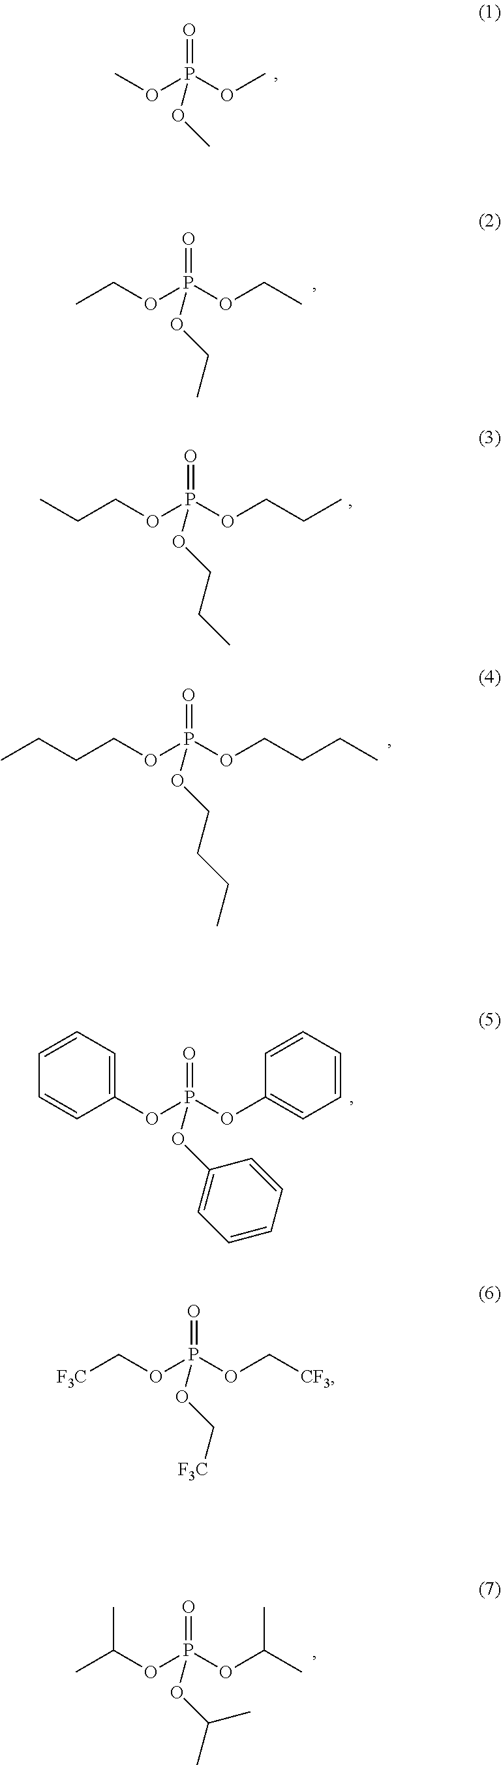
O=P(OC)(OC)OC.O=P(OCC)(OCC)OCC.O=P(OCCC)(OCCC)OCCC.O=P(OCCCC)(OCCCC)OCCCC.O=P(OC1=CC=CC=C1)(OC1=CC=CC=C1)OC1=CC=CC=C1.O=P(OC[CF3])(OC[F3C])OC[F3C].O=P(OC(C)C)(OC(C)C)OC(C)C
